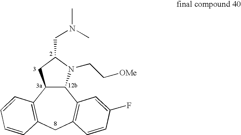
C12C(C3=C(CC4=C1C=CC=C4)C=CC(F)=C3)N(CC[OMe])C(CN(C)C)C2
